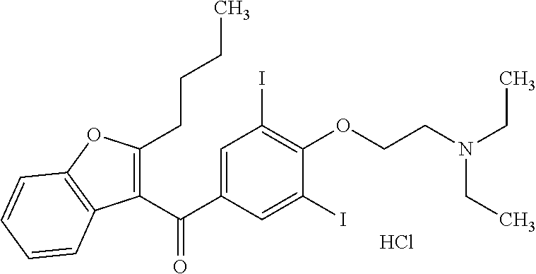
C1=C(C(C2=C(CCCC)OC3=C2C=CC=C3)=O)C=C(I)C(OCCN(CC)CC)=C1I.Cl
